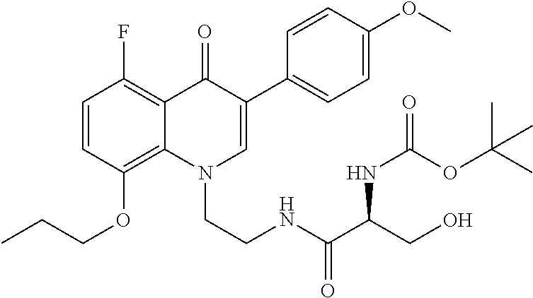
C1=C(OC)C=CC(C2=CN(CCNC(C(CO)NC(OC(C)(C)C)=O)=O)C3=C(OCCC)C=CC(F)=C3C2=O)=C1
